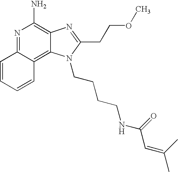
N1=C2C(=C3C(=C1N)N=C(CCOC)N3CCCCNC(C=C(C)C)=O)C=CC=C2
